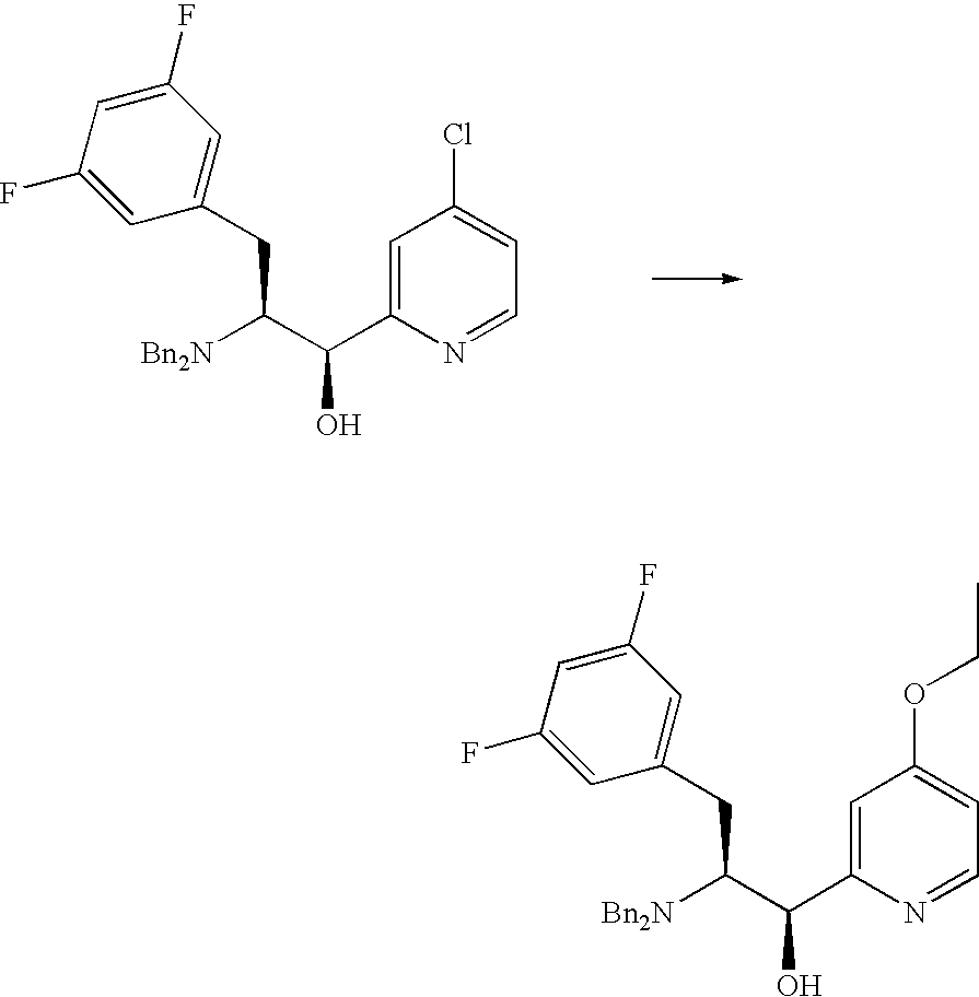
C1=C(C(C([Bn2N])CC2=CC(F)=CC(F)=C2)O)N=CC=C1Cl.C1=C(C(C([Bn2N])CC2=CC(F)=CC(F)=C2)O)N=CC=C1OCC
